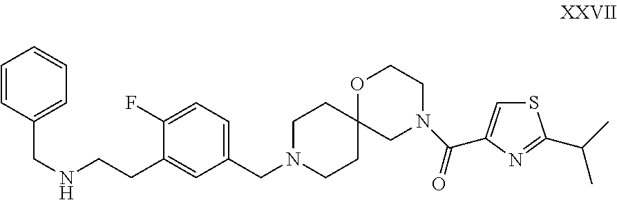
C(CC1=CC(CN2CCC3(CC2)OCCN(C(=O)C2=CSC(C(C)C)=N2)C3)=CC=C1F)NCC1=CC=CC=C1
